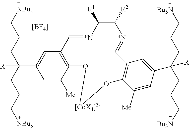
[NBu3]CCCC([R])(C1=CC2=C(C([Me])=C1)O[[CoX4]3-]OC1=C(C=[*N]C([R2])C([R1])[*N]=C2)C=C(C([R])(CCC[Bu3N])CCC[Bu3N])C=C1[Me])CCC[NBu3]
